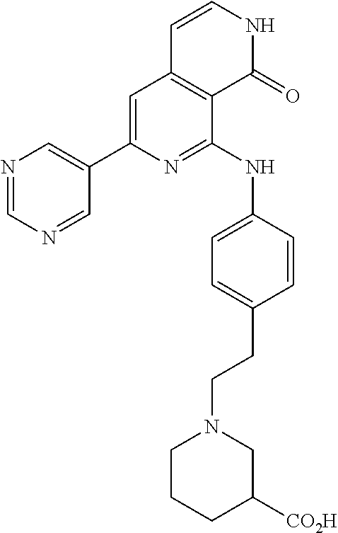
C1(C2=CC3=C(C(NC4=CC=C(CCN5CCCC([CO2H])C5)C=C4)=N2)C(=O)NC=C3)=CN=CN=C1
